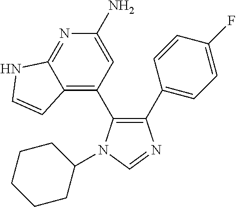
C1(C2=CC=C(F)C=C2)=C(C2=C3C(=NC(N)=C2)NC=C3)N(C2CCCCC2)C=N1
